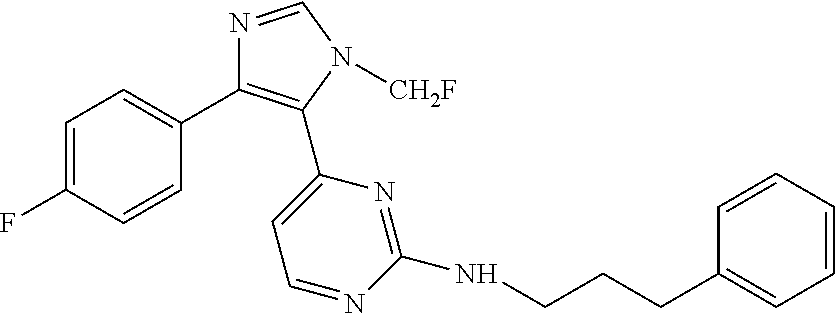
C1=C(F)C=CC(C2=C(C3=CC=NC(NCCCC4=CC=CC=C4)=N3)N([CH2F])C=N2)=C1
